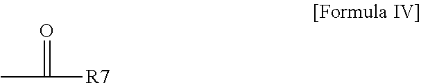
CC(=O)[R7]
